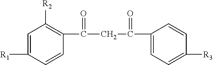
C1=C([R1])C=CC(C(CC(C2=CC=C([R3])C=C2)=O)=O)=C1[R2]
